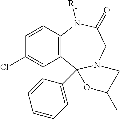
C12=C(C=CC(Cl)=C1)N([R1])C(=O)CN1C2(C2=CC=CC=C2)OC(C)C1
